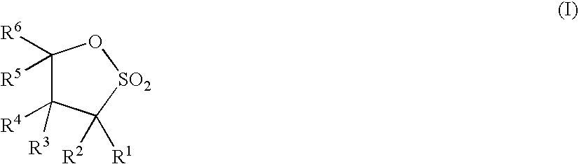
C1([R6])([R5])C([R4])([R3])C([R2])([R1])[SO2]O1
